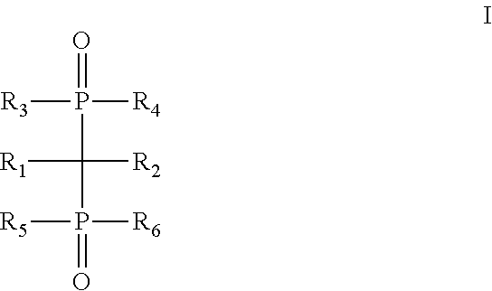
[R3]P([R4])(=O)C([R1])([R2])P(=O)([R6])[R5]
